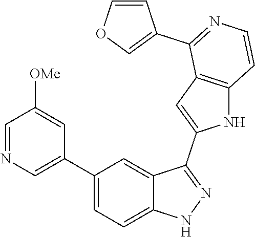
C1(C2=CN=CC([OMe])=C2)=CC=C2C(=C1)C(C1=CC3=C(N1)C=CN=C3C1=COC=C1)=NN2
